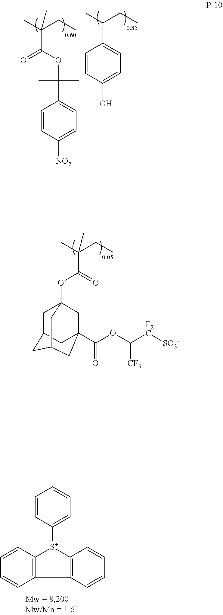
C(C(C)(CC)C)(=O)OC12CC3CC(CC(C(OC([F2C][SO3-])[CF3])=O)(C1)C3)C2.C1=CC([S+]2C3=C(C4=C2C=CC=C4)C=CC=C3)=CC=C1.C1=CC([NO2])=CC=C1C(C)(C)OC(C(C)(CC)C)=O.C1(C(C)CC)=CC=C(O)C=C1
